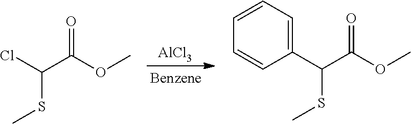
[AlCl3].C(SC)(C(OC)=O)Cl.C(SC)(C(OC)=O)C1=CC=CC=C1
